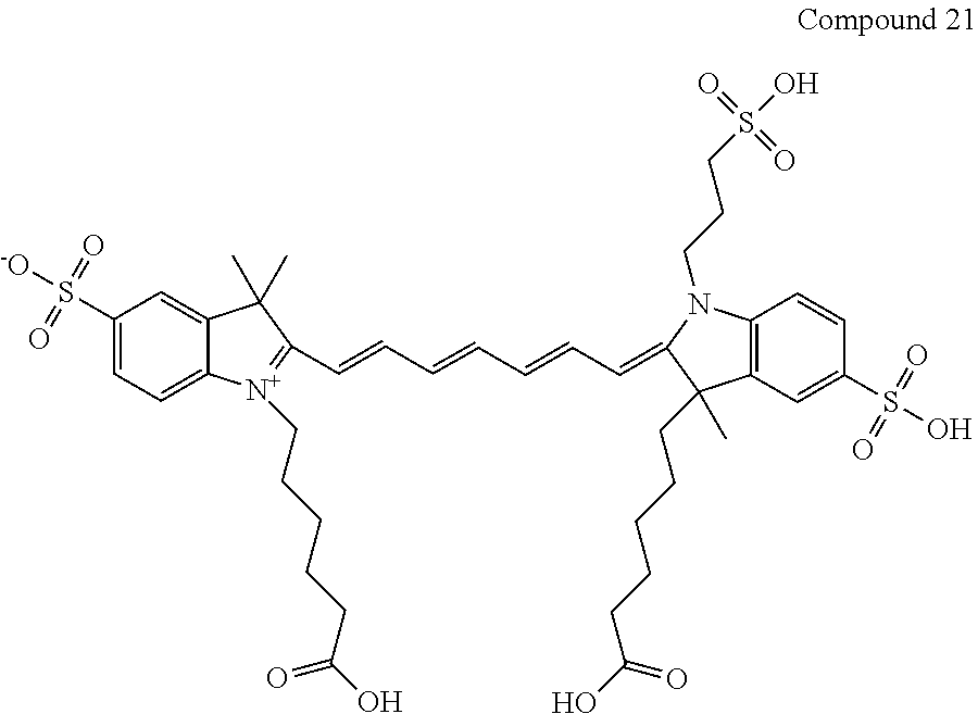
C1(S([-O])(=O)=O)=CC=C2C(=C1)C(C)(C)C(C=CC=CC=CC=C1N(CCCS(O)(=O)=O)C3=C(C1(C)CCCCCC(O)=O)C=C(S(O)(=O)=O)C=C3)=[N+]2CCCCCC(=O)O
